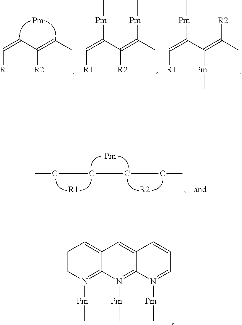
C1CN([Pm]C)=C2C(=C1)C=C1C(=N2[Pm]C)N([Pm]C)=CC=C1.C([R1])=CC([R2])=CC.[Pm].C([R1])=C(C([R2])=C(C)[Pm]C)[Pm]C.C([R1])=C(C([Pm]C)=C(C)[R2])[Pm]C.CCCCCC.[R1].[Pm].[R2]
